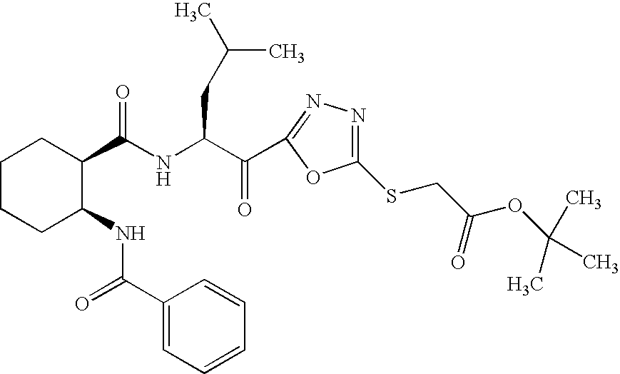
C1CCC(NC(=O)C2=CC=CC=C2)C(C(NC(C(=O)C2=NN=C(SCC(OC(C)(C)C)=O)O2)CC(C)C)=O)C1
